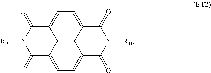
C12=C3C4=CC=C1C(=O)N([R9])C(=O)C2=CC=C3C(=O)N([R10])C4=O
